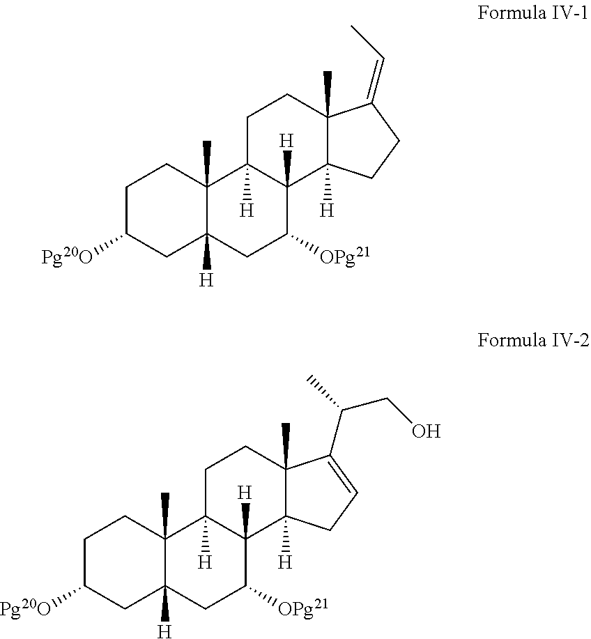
C1C([Pg20O])CC2([H])C(C)(C1)C1([H])C([H])(C([OPg21])C2)C2([H])C(C)(CC1)C(=CC)CC2.C1C([Pg20O])CC2([H])C(C)(C1)C1([H])C([H])(C([OPg21])C2)C2([H])C(C)(CC1)C(C(C)CO)=CC2
